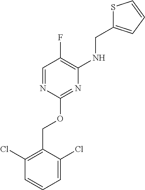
C1(Cl)=C(COC2=NC(NCC3=CC=CS3)=C(F)C=N2)C(Cl)=CC=C1
